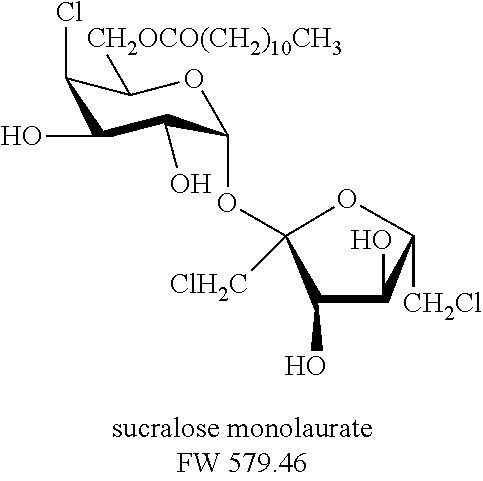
C1(O)C(O)C([CH2Cl])OC1(OC1C(O)C(O)C(Cl)C([CH2OCO(CH2)10CH3])O1)[ClH2C]
